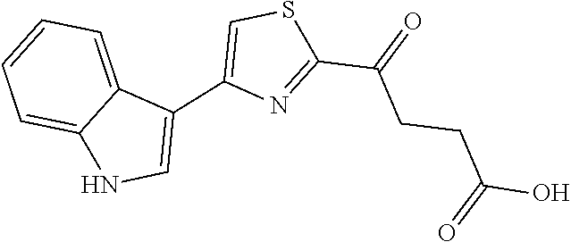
C1(C(=O)CCC(O)=O)=NC(C2=CNC3=CC=CC=C32)=CS1
